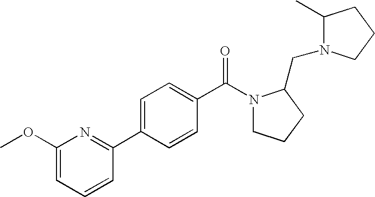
C1=C(C2=NC(OC)=CC=C2)C=CC(C(N2CCCC2CN2C(C)CCC2)=O)=C1
